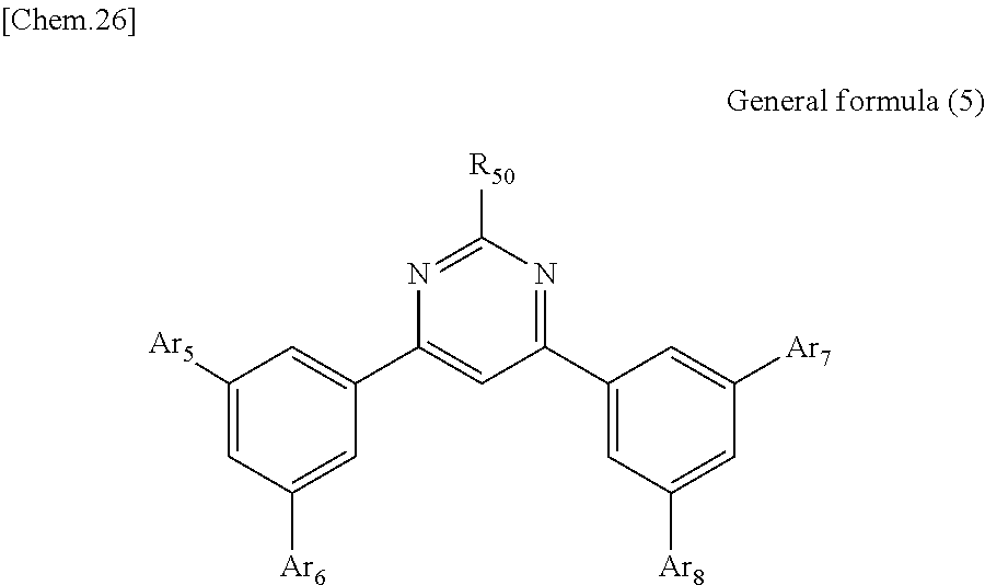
N1=C(C2=CC([Ar8])=CC([Ar7])=C2)C=C(C2=CC([Ar5])=CC([Ar6])=C2)N=C1[R50]
